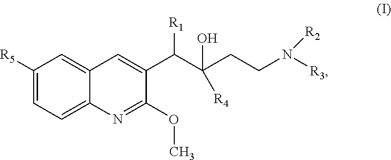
C1([R5])=CC=C2C(=C1)C=C(C(C(CCN([R3])[R2])([R4])O)[R1])C(OC)=N2
